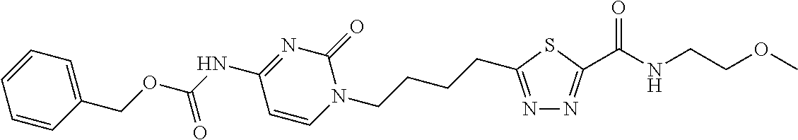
N1=C(CCCCN2C(=O)N=C(NC(=O)OCC3=CC=CC=C3)C=C2)SC(C(NCCOC)=O)=N1
